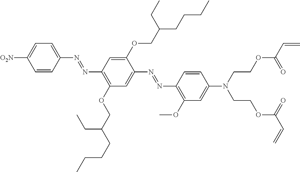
C1=CC(N=NC2=C(OCC(CC)CCCC)C=C(N=NC3=C(OC)C=C(N(CCOC(C=C)=O)CCOC(C=C)=O)C=C3)C(OCC(CCCC)CC)=C2)=CC=C1[O2N]
